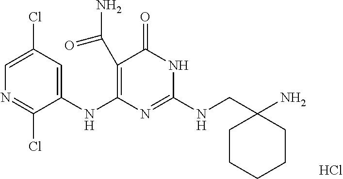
C1=C(Cl)C=C(NC2=C(C(=O)N)C(=O)NC(NCC3(N)CCCCC3)=N2)C(Cl)=N1.Cl
